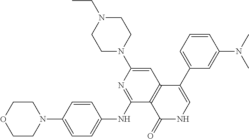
N1(C2=CC3=C(C(NC4=CC=C(N5CCOCC5)C=C4)=N2)C(=O)NC=C3C2=CC=CC(N(C)C)=C2)CCN(CC)CC1
